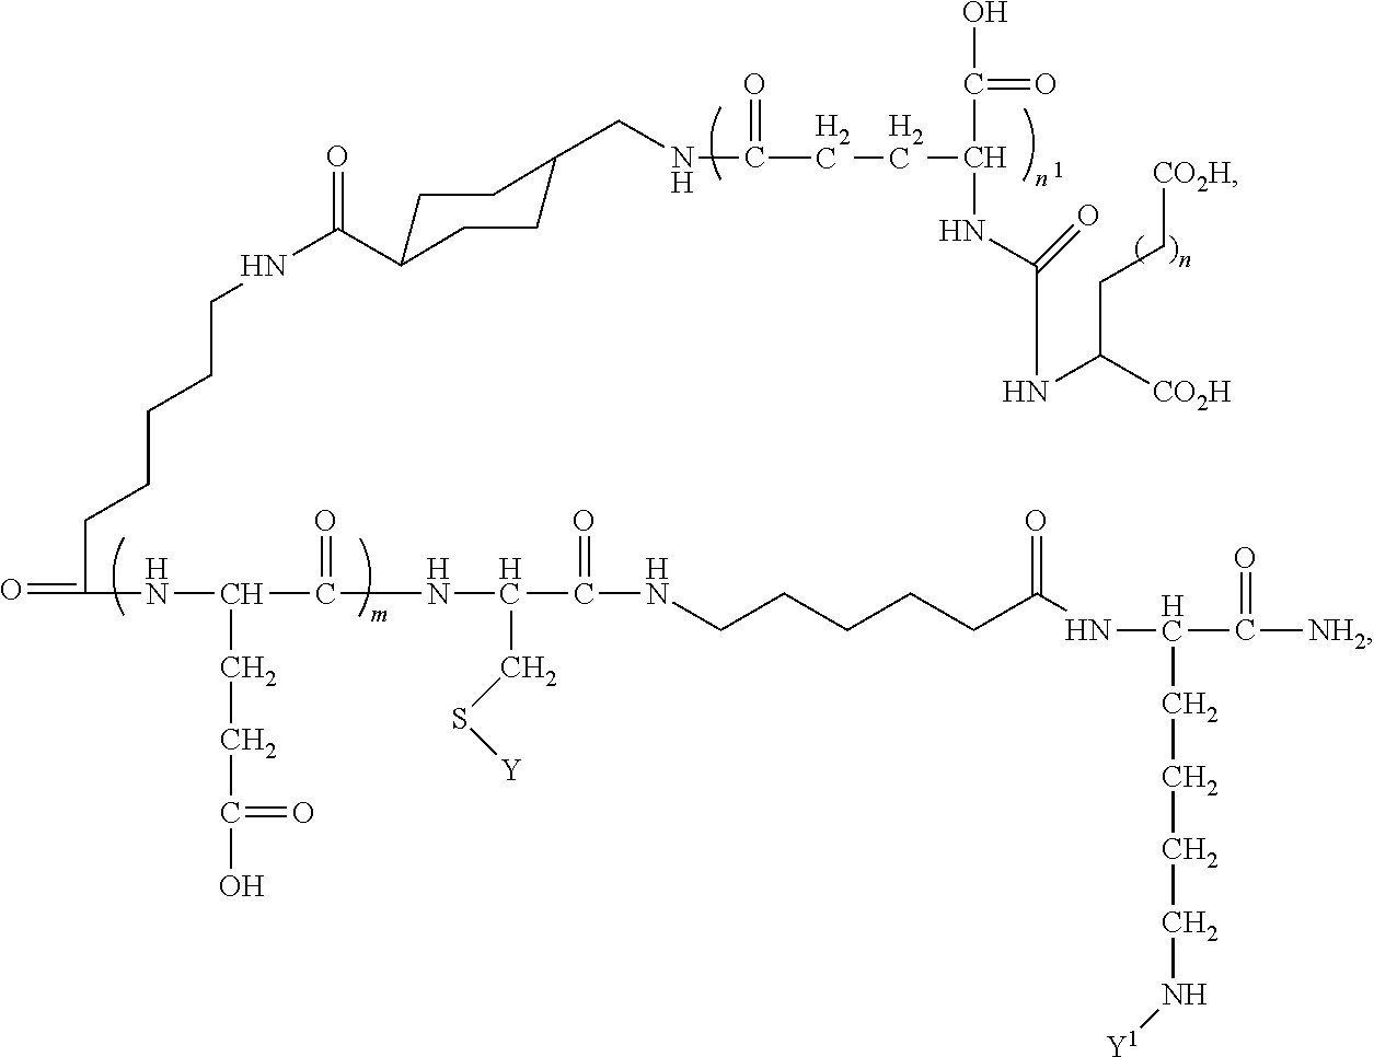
O=C(NC(C(NC(C(=O)NCCCCCC(NC(C([NH2])=O)CCCCN[Y1])=O)CS[Y])=O)CCC(O)=O)CCCCCNC(=O)C1CCC(CNC(CCC(C(O)=O)NC(NC([CO2H])CC[CO2H])=O)=O)CC1
